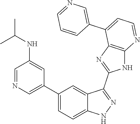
C1=NC=C(C2=CC=C3C(=C2)C(C2=NC4=C(N2)N=CC=C4C2=CN=CC=C2)=NN3)C=C1NC(C)C
